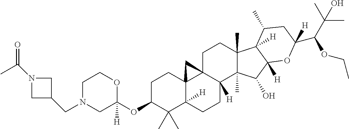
O(C1C(C)(C)C2([H])C3(CC1)C1(C([H])(CC2)C2(C)C(C)(CC1)C1([H])C([H])(C2O)OC(C(C(C)(C)O)OCC)([H])CC1C)C3)C1([H])CN(CC2CN(C(C)=O)C2)CCO1
